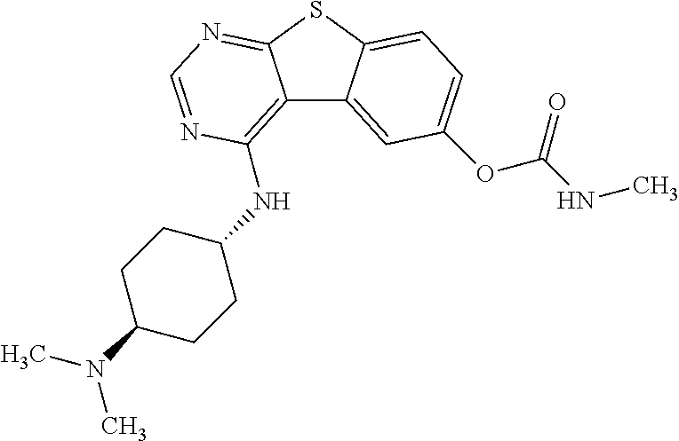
C12=C(NC3CCC(N(C)C)CC3)N=CN=C1SC1=CC=C(OC(NC)=O)C=C21
